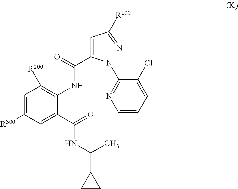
C1=C([R300])C=C(C(=O)NC(C2CC2)C)C(NC(C(=CC(=N)[R100])NC2=NC=CC=C2Cl)=O)=C1[R200]
